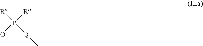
[Ra]P([Q]C)([Ra])=O
